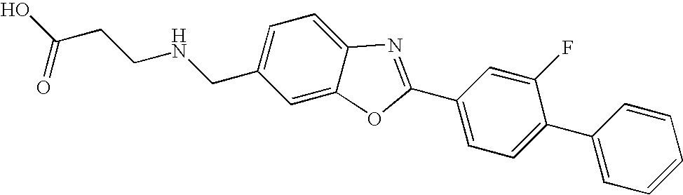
OC(CCNCC1=CC=C2C(=C1)OC(C1=CC=C(C3=CC=CC=C3)C(F)=C1)=N2)=O
